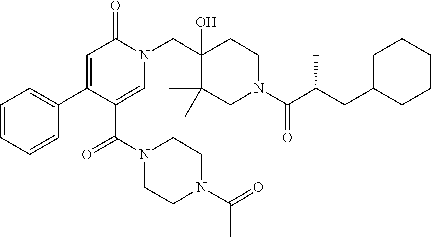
N1(CC2(O)C(C)(C)CN(C(=O)C(C)CC3CCCCC3)CC2)C(=O)C=C(C2=CC=CC=C2)C(C(=O)N2CCN(C(=O)C)CC2)=C1
